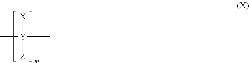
[X][Y]([Z])(C)C
